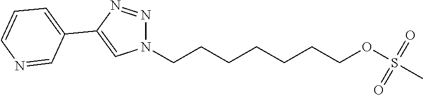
N1(CCCCCCCOS(C)(=O)=O)N=NC(C2=CC=CN=C2)=C1
